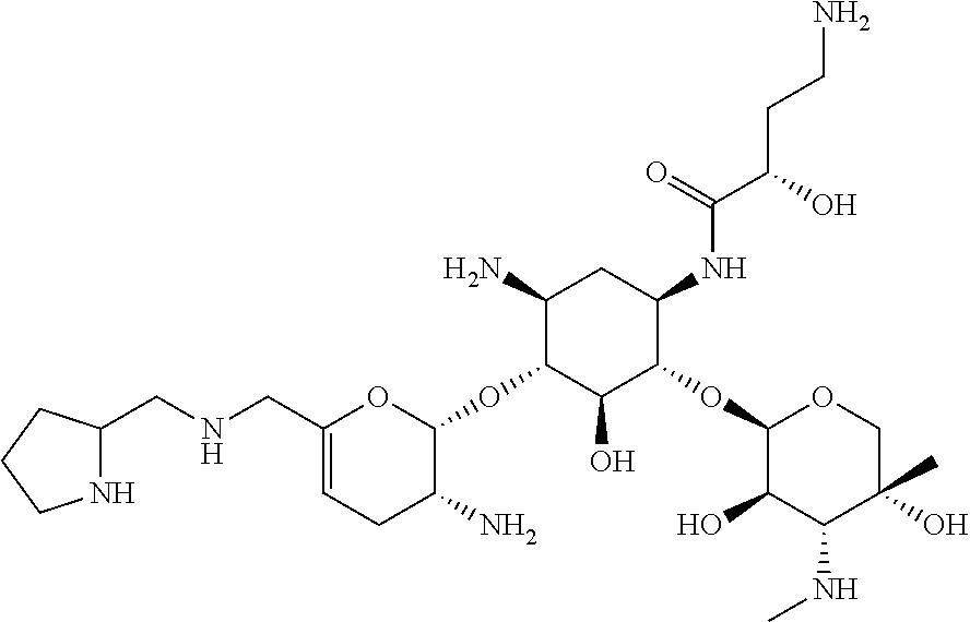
C1(N)C(OC2OC(CNCC3NCCC3)=CCC2N)C(O)C(OC2C(O)C(NC)C(O)(C)CO2)C(NC(C(O)CCN)=O)C1
